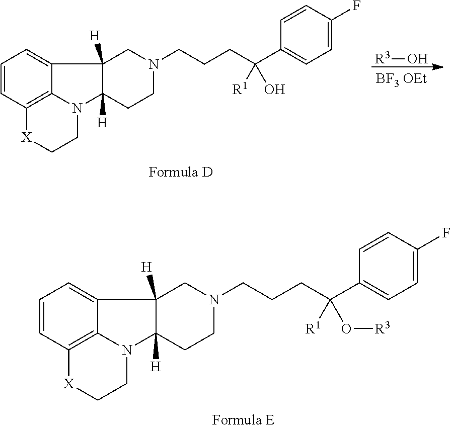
C1=CC2=C3C(=C1)C1([H])C([H])(N3CC[X]2)CCN(CCCC(C2=CC=C(F)C=C2)(O)[R1])C1.[R3]O.C1=CC2=C3C(=C1)C1([H])C([H])(N3CC[X]2)CCN(CCCC(C2=CC=C(F)C=C2)(O[R3])[R1])C1
